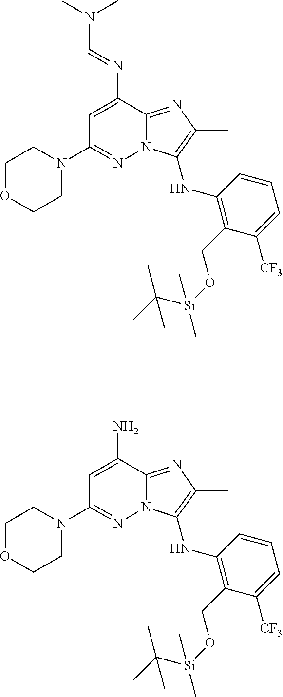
C1OCCN(C2=NN3C(=NC(C)=C3NC3=C(CO[Si](C)(C(C)(C)C)C)C([CF3])=CC=C3)C(N=CN(C)C)=C2)C1.C1OCCN(C2=NN3C(=NC(C)=C3NC3=C(CO[Si](C)(C(C)(C)C)C)C([CF3])=CC=C3)C(N)=C2)C1
